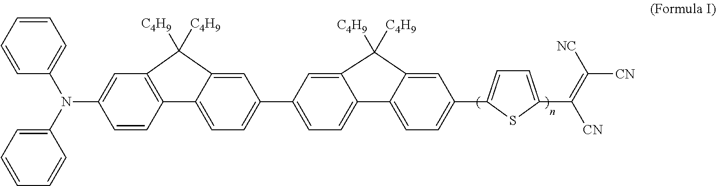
C1=CC=CC=C1N(C1=CC=CC=C1)C1=CC2=C(C=C1)C1=CC=C(C3=CC=C4C(=C3)C([C4H9])([C4H9])C3=CC(C5=CC=C(C(=C([CN])[NC])[CN])S5)=CC=C43)C=C1C2([C4H9])[C4H9]
